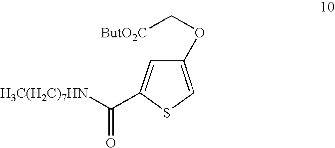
C1(OC[ButO2C])=CSC(C([H3C(H2C)7HN])=O)=C1
